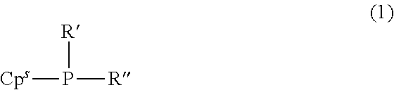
[Cps]P([R])[R]
